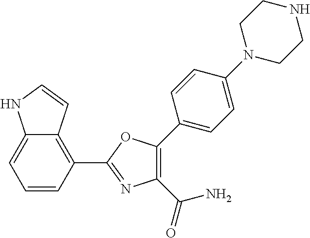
C1=CC(C2=NC(C(=O)N)=C(C3=CC=C(N4CCNCC4)C=C3)O2)=C2C(=C1)NC=C2
